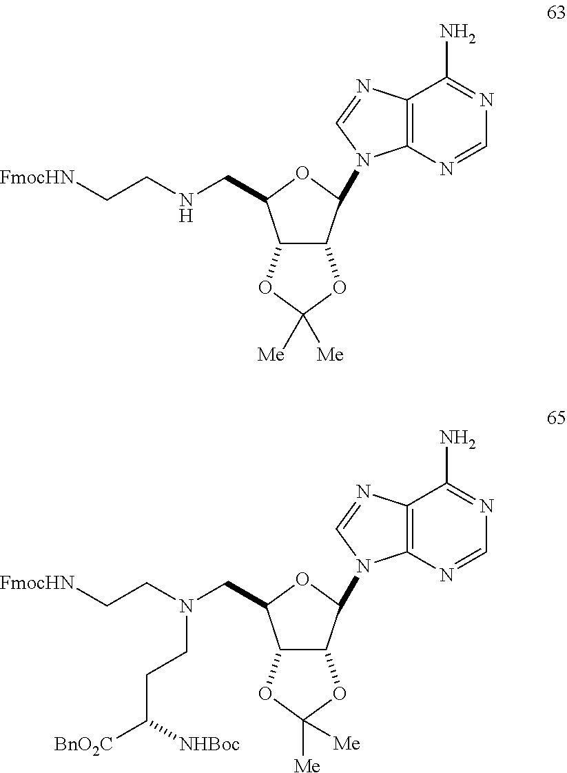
C12=C(N=CN=C1N)N(C1C3C(C(CNCC[FmocHN])O1)OC([Me])([Me])O3)C=N2.C12=C(N=CN=C1N)N(C1C3C(C(CN(CC[FmocHN])CCC([BnO2C])[NHBoc])O1)OC([Me])([Me])O3)C=N2
